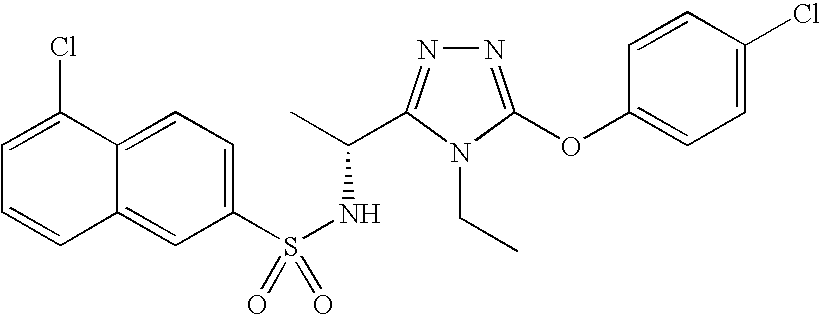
N1=C(OC2=CC=C(Cl)C=C2)N(CC)C(C(C)NS(=O)(C2=CC=C3C(=C2)C=CC=C3Cl)=O)=N1
